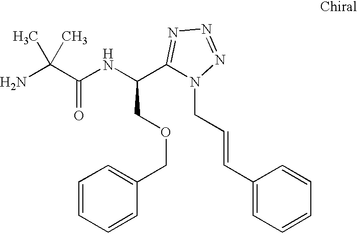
NC(C(NC(C1=NN=NN1CC=CC1=CC=CC=C1)COCC1=CC=CC=C1)=O)(C)C
